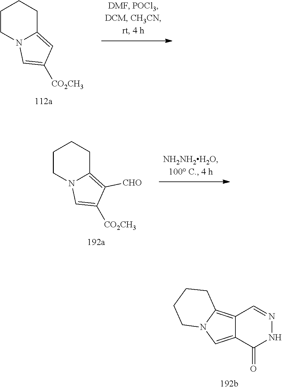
C1CN2C(=CC([CO2CH3])=C2)CC1.C1CN2C(=C([CHO])C([CO2CH3])=C2)CC1.C12=C3N(C=C1C(=O)NN=C2)CCCC3
